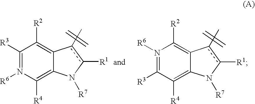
C1([R3])=N([R6])C([R4])=C2C(=C1[R2])c(C)c([R1])N2[R7].N1([R6])=C([R3])C([R4])=C2C(=C1[R2])c(C)c([R1])N2[R7]
